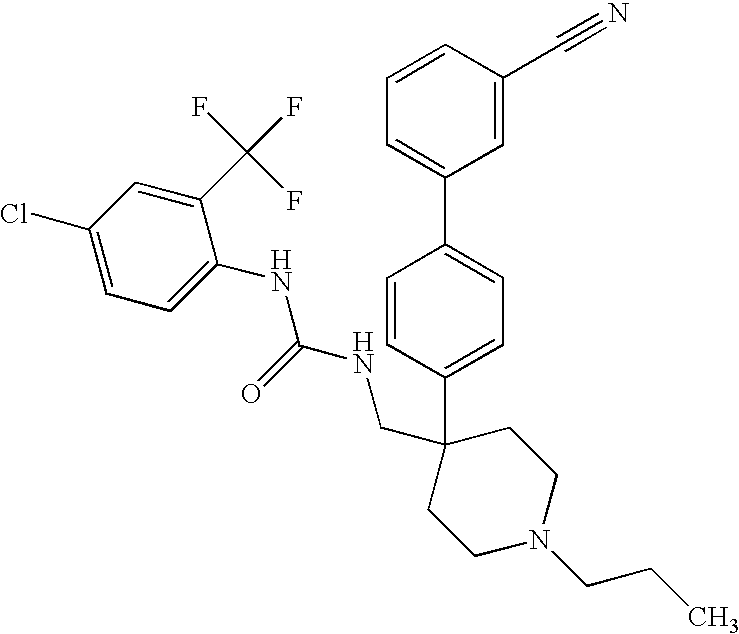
C1=C(C2(CNC(NC3=CC=C(Cl)C=C3C(F)(F)F)=O)CCN(CCC)CC2)C=CC(C2=CC=CC(C#N)=C2)=C1
